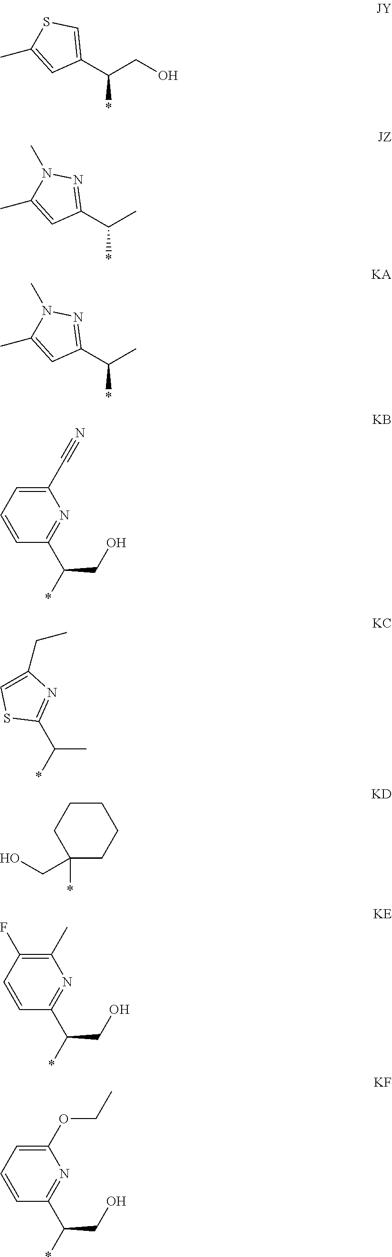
C1(C#N)=CC=CC(C(*)CO)=N1.C1(C(CO)*)=CSC(C)=C1.C1(C(C)*)=NN(C)C(C)=C1.C1(C(C)*)=NN(C)C(C)=C1.C(C)(*)C1=NC(CC)=CS1.C1CCC(*)(CO)CC1.C1(C)=C(F)C=CC(C(*)CO)=N1.C1(OCC)=CC=CC(C(*)CO)=N1
